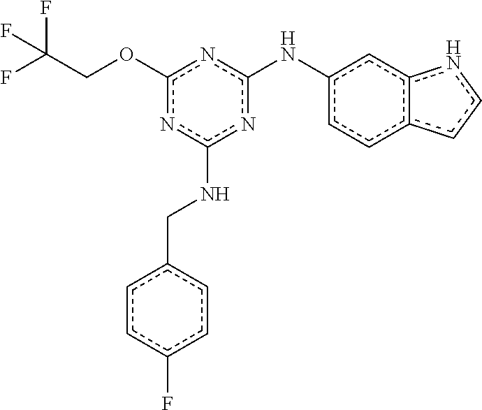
n1c(Nc2cc3c(cc2)ccn3)nc(OCC(F)(F)F)nc1NCc1ccc(F)cc1
